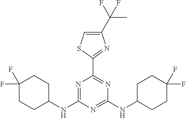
N1=C(NC2CCC(F)(F)CC2)N=C(NC2CCC(F)(F)CC2)N=C1C1=NC(C(F)(C)F)=CS1
